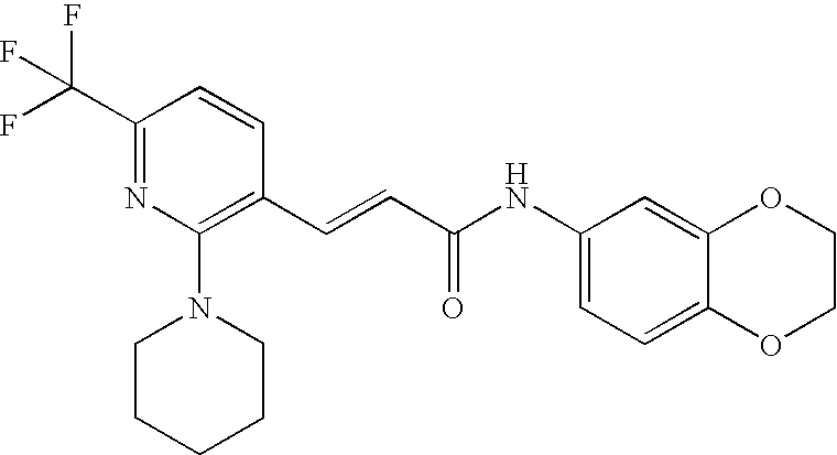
C(=CC(=O)NC1=CC=C2C(=C1)OCCO2)C1=C(N2CCCCC2)N=C(C(F)(F)F)C=C1
